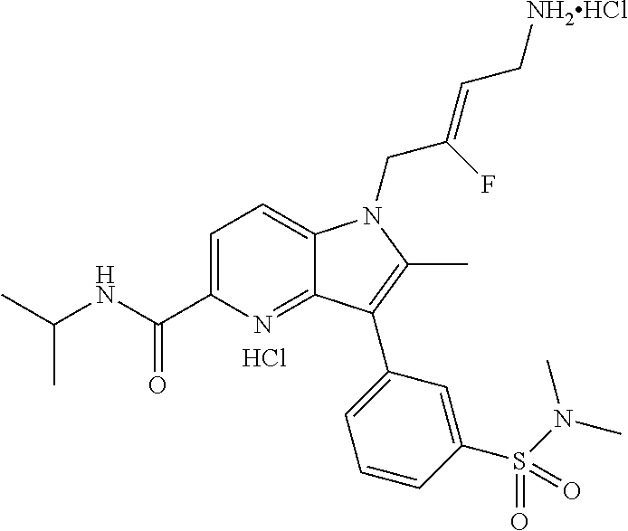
C1=C(C(NC(C)C)=O)N=C2C(=C1)N(CC(=CC[NH2HCl])F)C(C)=C2C1=CC=CC(S(N(C)C)(=O)=O)=C1.Cl
